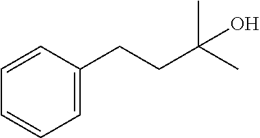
C1=CC=C(CCC(C)(C)O)C=C1
